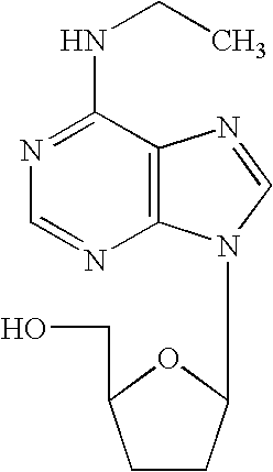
N1=C(NCC)C2=C(N=C1)N(C1CCC(CO)O1)C=N2
